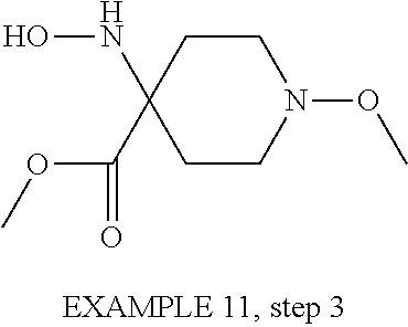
ONC1(C(=O)OC)CCN(OC)CC1
